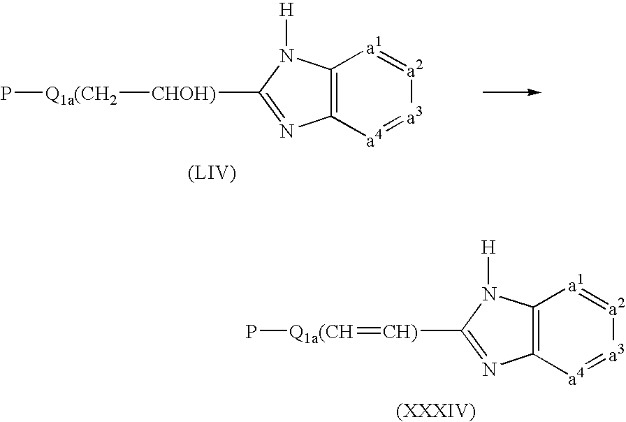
C12=C([a4]=[a3][a2]=[a1]1)N=C([CHOH)][Q1a(CH2]P)N2[H].C12=C([a4]=[a3][a2]=[a1]1)N=C([CH)]=[Q1a(CH]P)N2[H]
